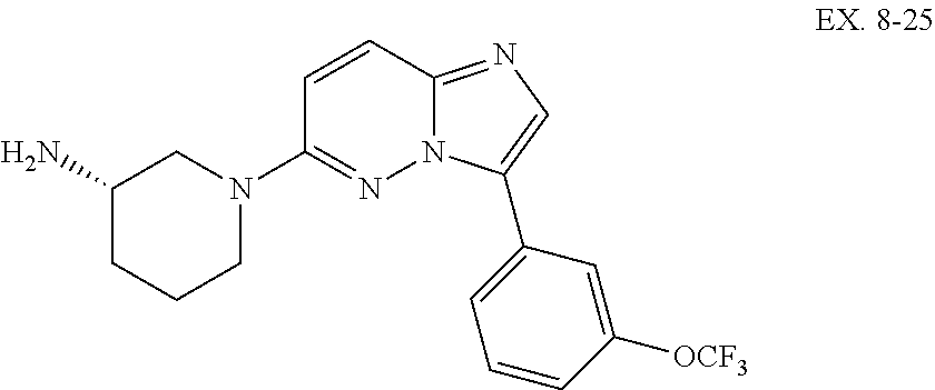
C1=CC2=NC=C(C3=CC=CC([OCF3])=C3)N2N=C1N1CC(N)CCC1
